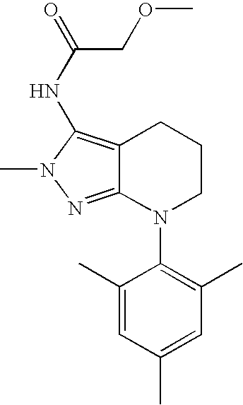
C12=NN(C)C(NC(=O)COC)=C1CCCN2C1=C(C)C=C(C)C=C1C
